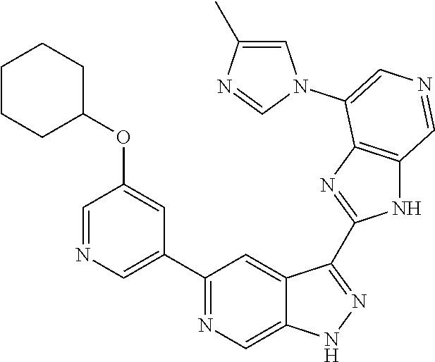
C1(C2=CN=CC(OC3CCCCC3)=C2)=NC=C2C(=C1)C(C1=NC3=C(N1)C=NC=C3N1C=C(C)N=C1)=NN2
